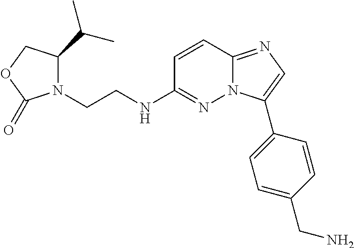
N(C1=NN2C(=NC=C2C2=CC=C(CN)C=C2)C=C1)CCN1C(C(C)C)COC1=O
